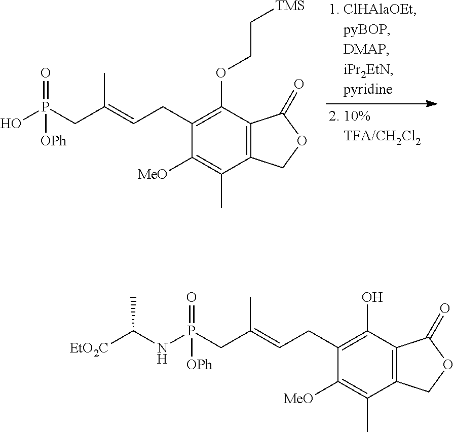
C1([MeO])=C(C)C2=C(C(OCC[TMS])=C1CC=C(CP(O)(=O)[OPh])C)C(=O)OC2.C1([MeO])=C(C)C2=C(C(O)=C1CC=C(CP(NC([EtO2C])C)(=O)[OPh])C)C(=O)OC2
